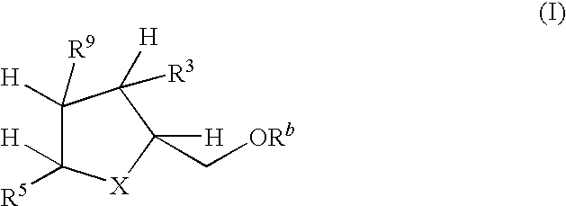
C1([H])([R9])C([H])([R5])[X]C([H])(C[ORb])C1([H])[R3]
